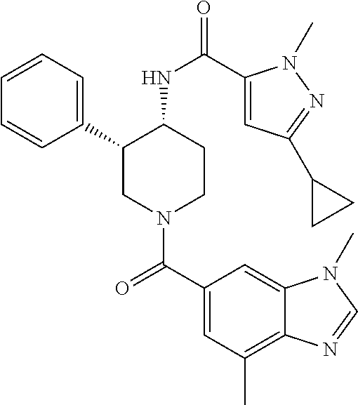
C1=CC=C(C2CN(C(C3=CC(C)=C4C(=C3)N(C)C=N4)=O)CCC2NC(=O)C2=CC(C3CC3)=NN2C)C=C1
